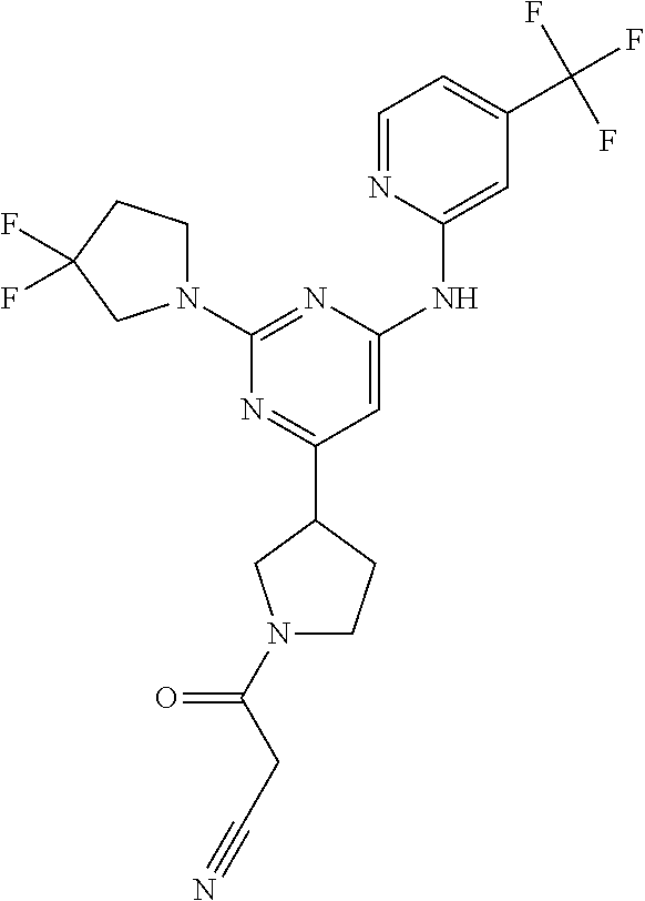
C1(C2CN(C(CC#N)=O)CC2)=NC(N2CCC(F)(F)C2)=NC(NC2=CC(C(F)(F)F)=CC=N2)=C1
